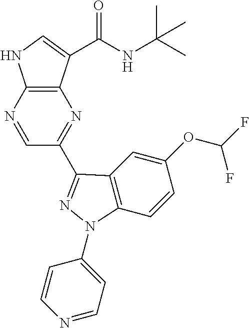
N1=CC(C2=NN(C3=CC=NC=C3)C3=C2C=C(OC(F)F)C=C3)=NC2=C1NC=C2C(NC(C)(C)C)=O
